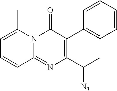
C1=C(C)N2C(=NC(C(C)[N3])=C(C3=CC=CC=C3)C2=O)C=C1
